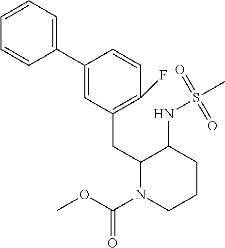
C1(C2=CC(CC3N(C(OC)=O)CCCC3NS(C)(=O)=O)=C(F)C=C2)=CC=CC=C1
